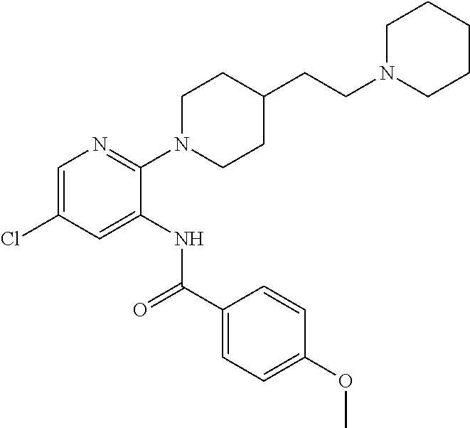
C1=C(Cl)C=C(NC(C2=CC=C(OC)C=C2)=O)C(N2CCC(CCN3CCCCC3)CC2)=N1
